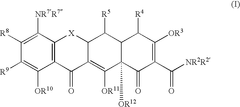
C1([R8])=C([NR7R7])C2=C(C([OR10])=C1[R9])C(=O)C1=C([OR11])C3([OR12])C(C([R5])C1[X]2)C([R4])C([OR3])=C(C(=O)[NR2R2])C3=O
